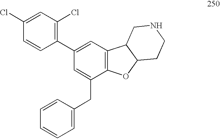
C1=C(Cl)C=CC(C2=CC3=C(C(CC4=CC=CC=C4)=C2)OC2C3CNCC2)=C1Cl
